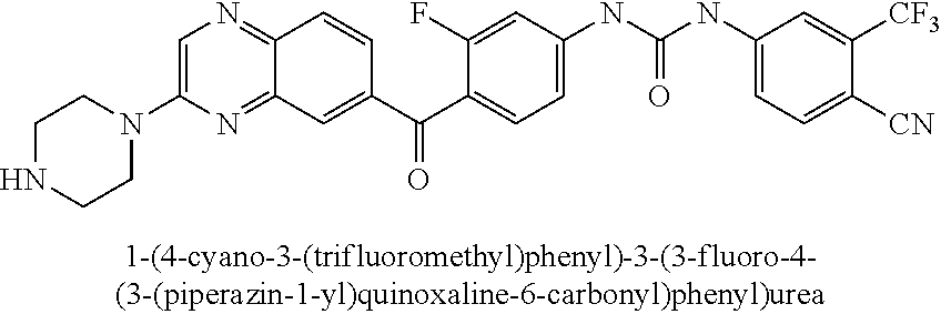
N1=C2C(=NC=C1N1CCNCC1)C=CC(C(C1=CC=C(NC(NC3=CC=C([CN])C([CF3])=C3)=O)C=C1F)=O)=C2
